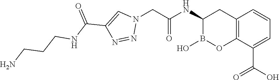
C12=C(C(C(O)=O)=CC=C1)OB(O)C(NC(=O)CN1C=C(C(NCCCN)=O)N=N1)C2
